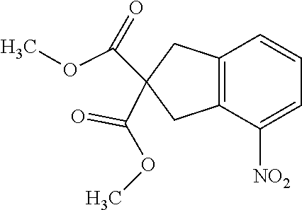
C12=C(C([NO2])=CC=C1)CC(C(OC)=O)(C(=O)OC)C2
